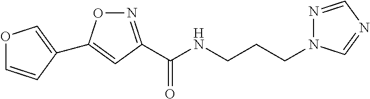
N1=C(C(NCCCN2N=CN=C2)=O)C=C(C2=COC=C2)O1
